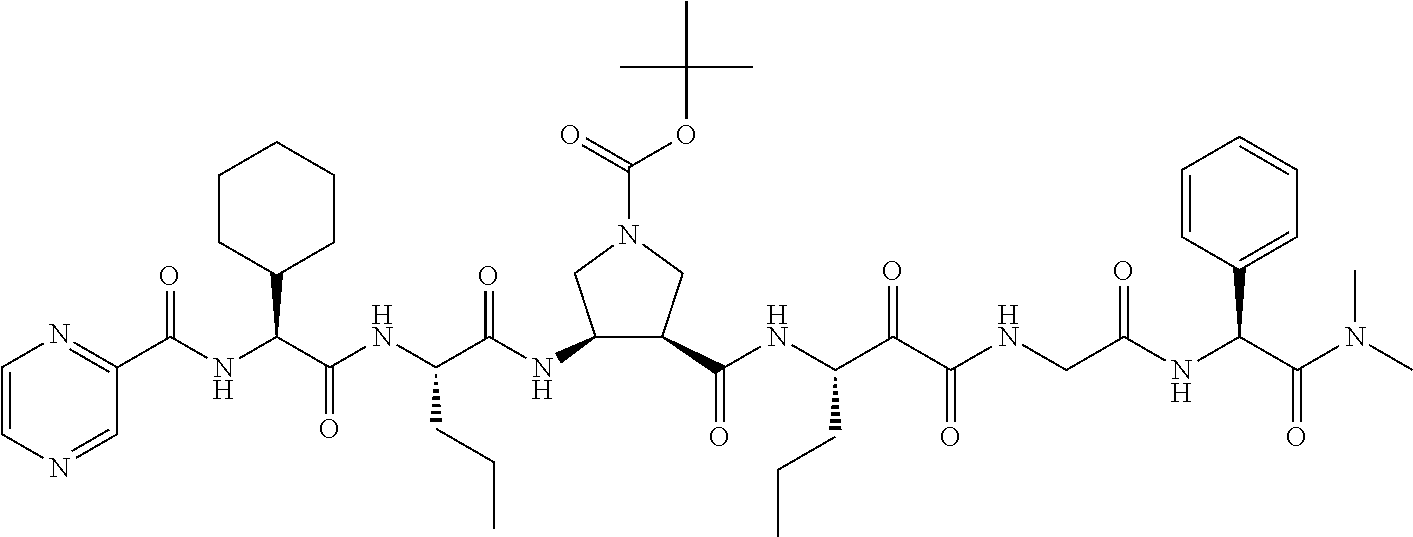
C1(C(NC(C(NC(C(=O)NC2C(C(=O)NC(C(C(NCC(NC(C(N(C)C)=O)C3=CC=CC=C3)=O)=O)=O)CCC)CN(C(=O)OC(C)(C)C)C2)CCC)=O)C2CCCCC2)=O)=NC=CN=C1
